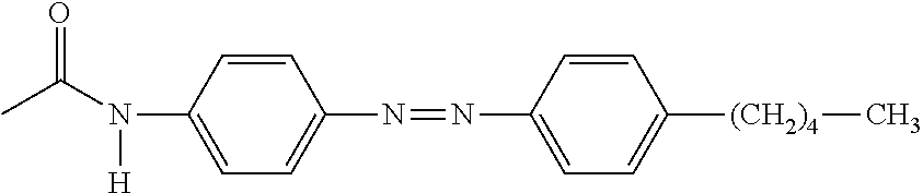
C1=CC(N(C(=O)C)[H])=CC=C1N=NC1=CC=C([(CH2)4]C)C=C1
